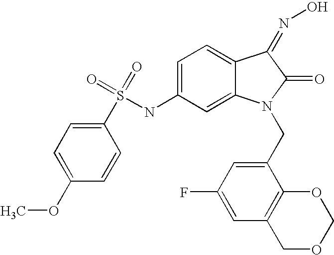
C1=C(NS(=O)(=O)C2=CC=C(OC)C=C2)C=C2C(=C1)C(=NO)C(=O)N2CC1=CC(F)=CC2=C1OCOC2
